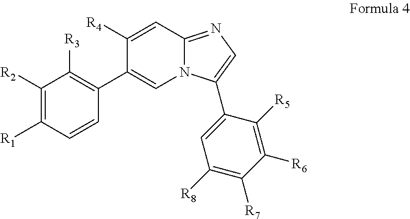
C1([R2])=C([R1])C=CC(C2=CN3C(=NC=C3C3=CC([R8])=C([R7])C([R6])=C3[R5])C=C2[R4])=C1[R3]
